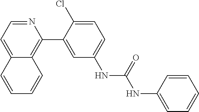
N1=CC=C2C(=C1C1=CC(NC(NC3=CC=CC=C3)=O)=CC=C1Cl)C=CC=C2
